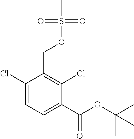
C1(Cl)=CC=C(C(=O)OC(C)(C)C)C(Cl)=C1COS(=O)(=O)C
